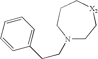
C1=CC(CCN2CC[X2]CCC2)=CC=C1
